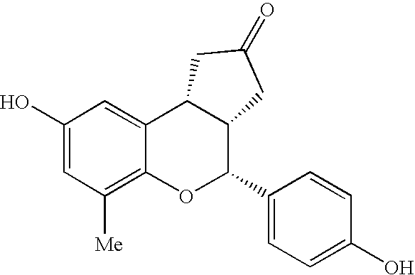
C1(O)=CC([Me])=C2C(=C1)C1C(C(C3=CC=C(O)C=C3)O2)CC(=O)C1
